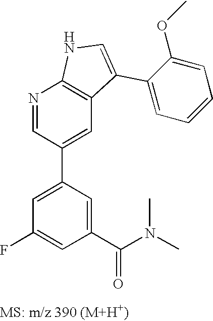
N1=CC(C2=CC(F)=CC(C(N(C)C)=O)=C2)=CC2=C1NC=C2C1=CC=CC=C1OC
